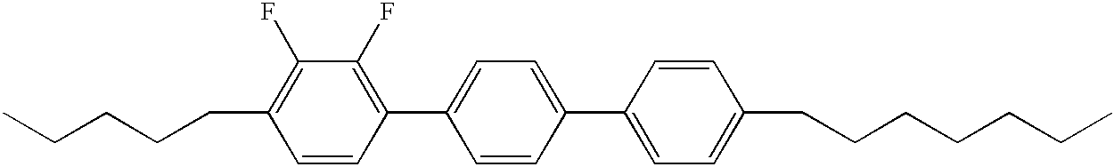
CCCCCC1=C(F)C(F)=C(C2=CC=C(C3=CC=C(CCCCCCC)C=C3)C=C2)C=C1
